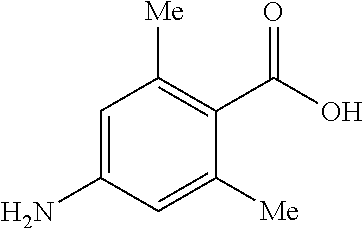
C1=C(N)C=C([Me])C(C(O)=O)=C1[Me]
